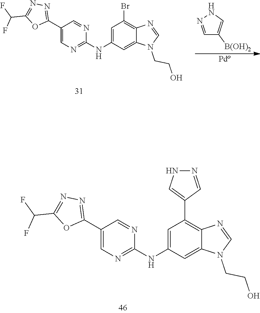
C1(C2=NN=C(C(F)F)O2)=CN=C(NC2=CC(C3=CNN=C3)=C3C(=C2)N(CCO)C=N3)N=C1.C1(C2=NN=C(C(F)F)O2)=CN=C(NC2=CC(Br)=C3C(=C2)N(CCO)C=N3)N=C1.C1=NNC=C1[B(OH)2].[Pdo]
